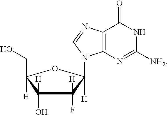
C1(O)([H])C([H])(CO)OC([H])(N2C3=C(N=C2)C(=O)NC([NH2])=N3)C1(F)[H]
